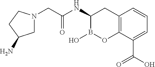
C1N(CC(=O)NC2B(O)OC3=C(C2)C=CC=C3C(O)=O)CCC1N
